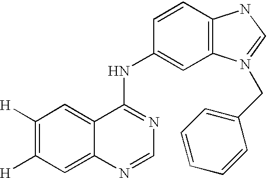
C1([H])=C([H])C=C2C(=C1)C(NC1=CC3=C(C=C1)NC=N3CC1=CC=CC=C1)=NC=N2
